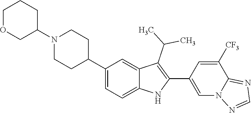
N1(C2CCCOC2)CCC(C2=CC=C3C(=C2)C(C(C)C)=C(C2=CN4C(=NC=N4)C([CF3])=C2)N3)CC1
